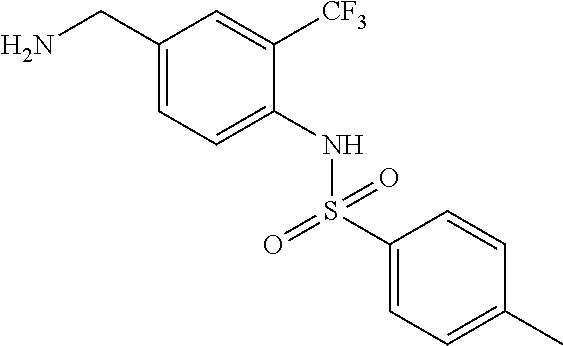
C1(CN)=CC=C(NS(C2=CC=C(C)C=C2)(=O)=O)C([CF3])=C1
